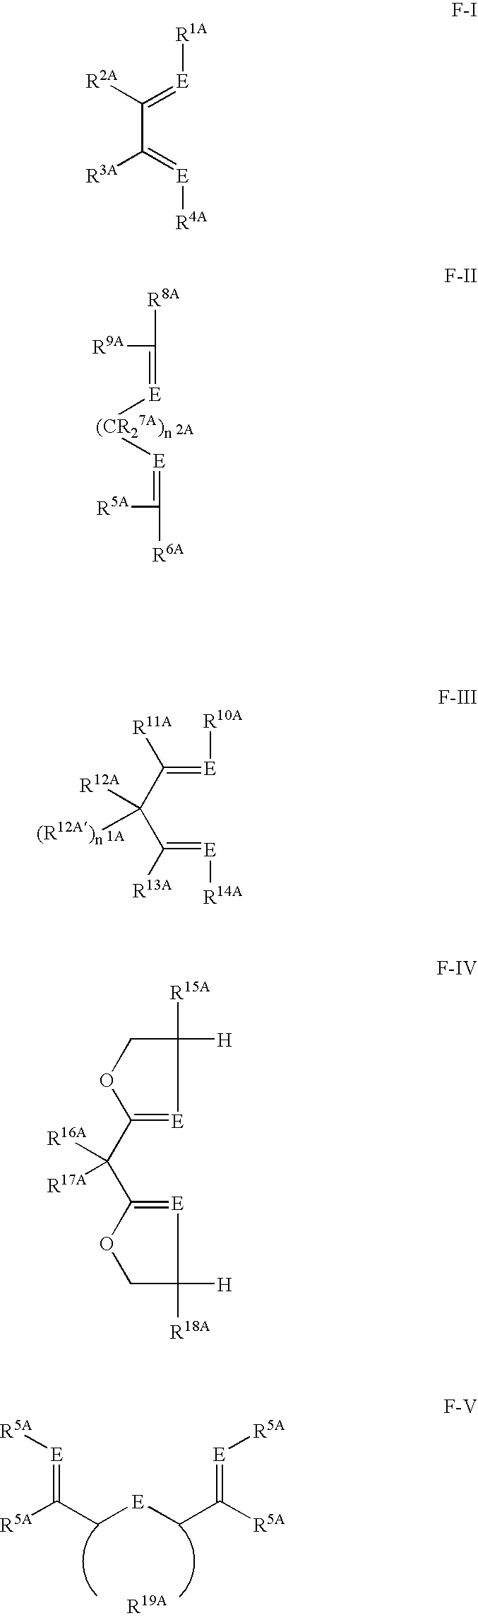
C(C(=[E][R14A])[R13A])(C(=[E][R10A])[R11A])([R12A])[(R12A)n].C([R9A])(=[E][(CR27A)n][E]=C([R6A])[R5A])[R8A].[R5A]C(C[E]CC([R5A])=[E][R5A])=[E][R5A].C(C(=[E][R4A])[R3A])(=[E][R1A])[R2A].C1(C(C2=[E]C([H])([R18A])CO2)([R17A])[R16A])=[E]C([H])([R15A])CO1
